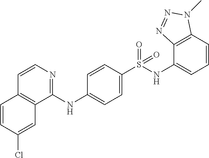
C1=CC(Cl)=CC2=C1C=CN=C2NC1=CC=C(S(=O)(=O)NC2=CC=CC3=C2N=NN3C)C=C1
